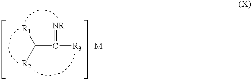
C(C(=[NR])[R3])([R2])[R1].[M]
